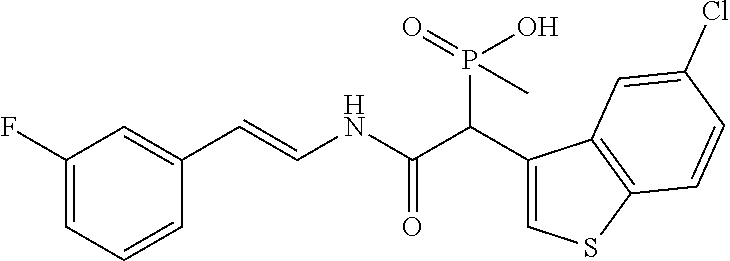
C1(F)=CC=CC(C=CNC(C(C2=CSC3=C2C=C(Cl)C=C3)P(=O)(O)C)=O)=C1
